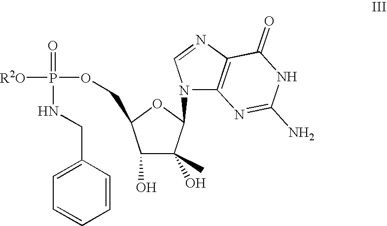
C1(O)C(O)(C)C(N2C3=C(N=C2)C(=O)NC(N)=N3)OC1COP(=O)(NCC1=CC=CC=C1)[R2O]
